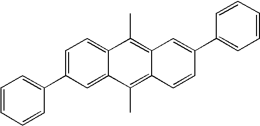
C1=C(C2=CC=CC=C2)C=C2C(=C1)C(C)=C1C(=C2C)C=CC(C2=CC=CC=C2)=C1
